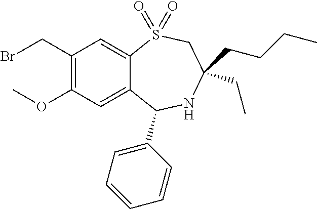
BrCC1=C(OC)C=C2C(=C1)S(=O)(=O)CC(CCCC)(CC)NC2C1=CC=CC=C1
